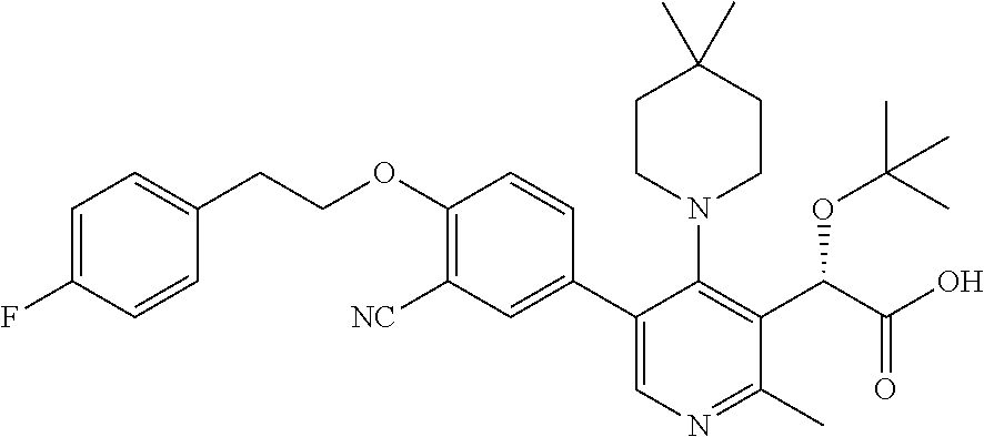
C1=C(F)C=CC(CCOC2=C([NC])C=C(C3=CN=C(C)C(C(C(O)=O)OC(C)(C)C)=C3N3CCC(C)(C)CC3)C=C2)=C1
